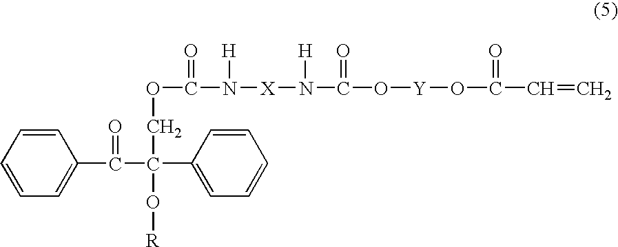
C1=CC=C(C(C(C2=CC=CC=C2)(COC(N([X]N(C(O[Y]OC(C=C)=O)=O)[H])[H])=O)O[R])=O)C=C1
